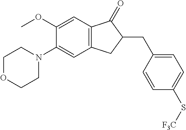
C1(OC)=CC2=C(C=C1N1CCOCC1)CC(CC1=CC=C(S[F3C])C=C1)C2=O
